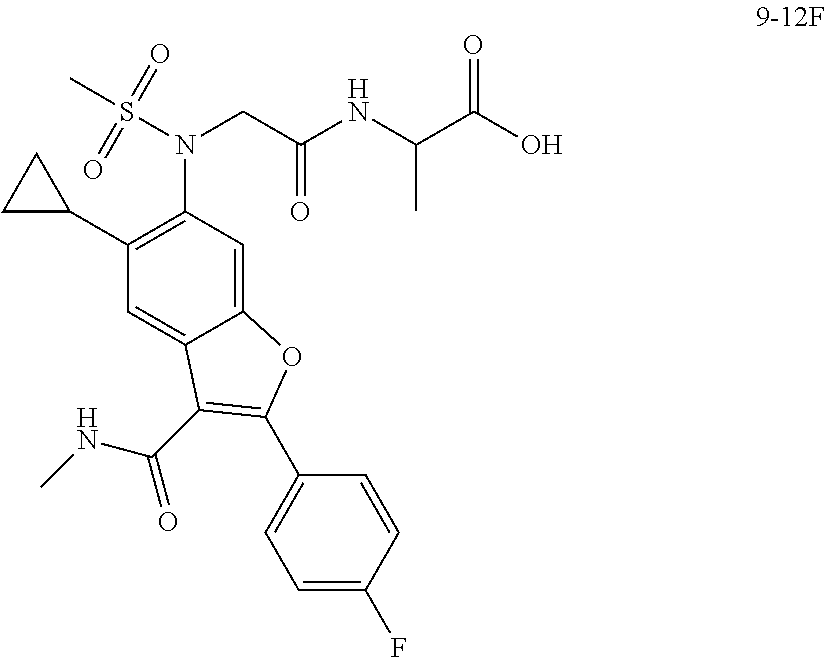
N(CC(NC(C(O)=O)C)=O)(S(C)(=O)=O)C1=C(C2CC2)C=C2C(=C1)OC(C1=CC=C(F)C=C1)=C2C(NC)=O
